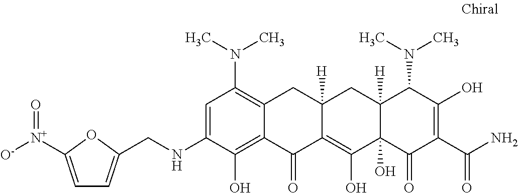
C1=C(NCC2=CC=C([N+]([O-])=O)O2)C(O)=C2C(=C1N(C)C)CC1([H])C(=C(O)C3(O)C([H])(C1)C(N(C)C)C(O)=C(C(N)=O)C3=O)C2=O
